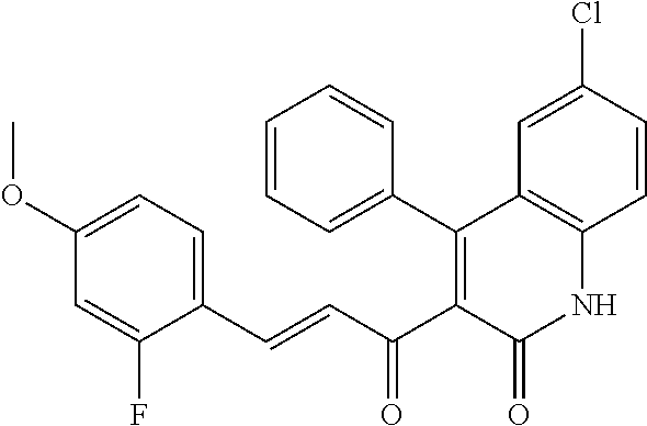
C1=CC=C(C2=C(C(C=CC3=CC=C(OC)C=C3F)=O)C(=O)NC3=C2C=C(Cl)C=C3)C=C1
